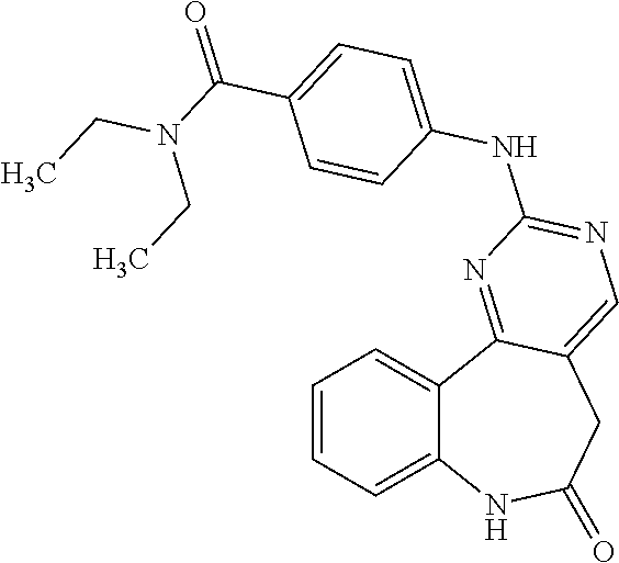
C12=CC=CC=C1C1=NC(NC3=CC=C(C(=O)N(CC)CC)C=C3)=NC=C1CC(=O)N2
